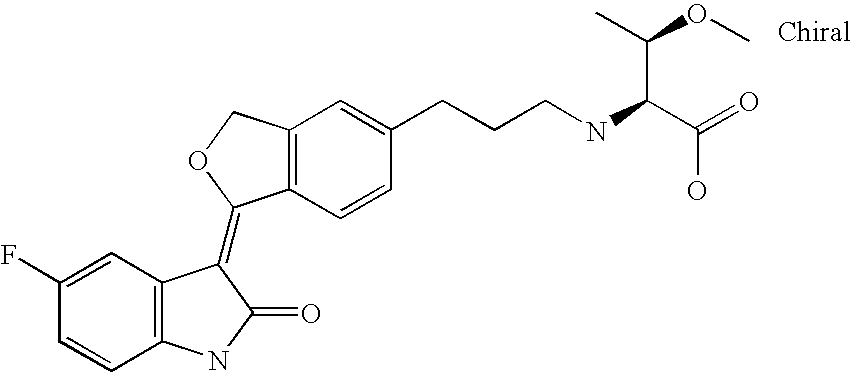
C12=C(C=CC(CCCNC(C(O)=O)C(C)OC)=C1)C(=C1C3=C(C=CC(F)=C3)NC1=O)OC2
